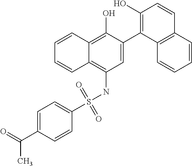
C1=C(C2=C(O)C=CC3=C2C=CC=C3)C(O)=C2C(=C1NS(C1=CC=C(C(=O)C)C=C1)(=O)=O)C=CC=C2
